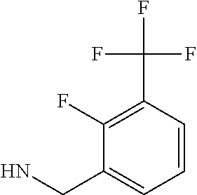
C1=CC(C(F)(F)F)=C(F)C(CN)=C1
